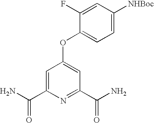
C1=C(C(N)=O)N=C(C(N)=O)C=C1OC1=CC=C([NHBoc])C=C1F
